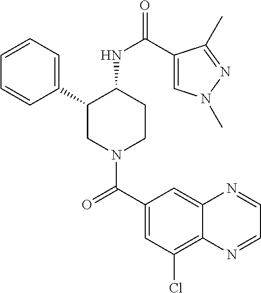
C1=CC=C(C2CN(C(C3=CC(Cl)=C4C(=C3)N=CC=N4)=O)CCC2NC(=O)C2=CN(C)N=C2C)C=C1
